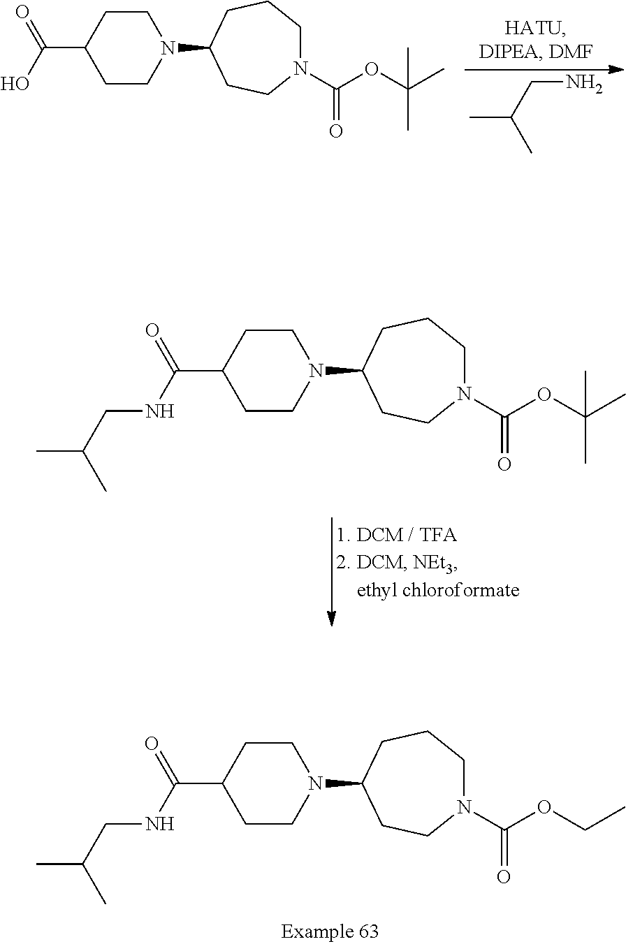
N1(C(OCC)=O)CCCC(N2CCC(C(NCC(C)C)=O)CC2)CC1.N1(C(OC(C)(C)C)=O)CCCC(N2CCC(C(NCC(C)C)=O)CC2)CC1.NCC(C)C.N1(C(OC(C)(C)C)=O)CCCC(N2CCC(C(O)=O)CC2)CC1
